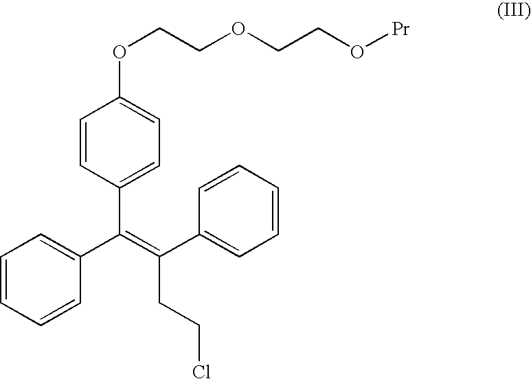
C1=CC(C(=C(C2=CC=CC=C2)CCCl)C2=CC=CC=C2)=CC=C1OCCOCCO[Pr]
